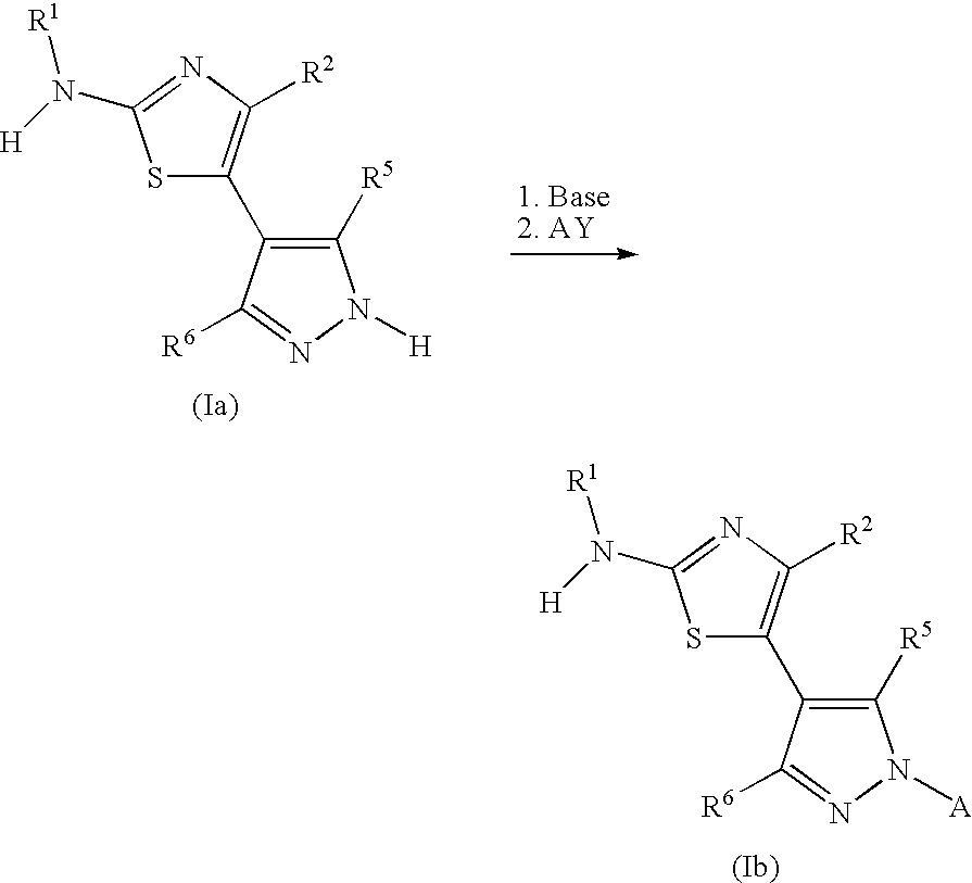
S1C(C2=C([R5])N([A])N=C2[R6])=C([R2])N=C1N([H])[R1].S1C(C2=C([R5])N([H])N=C2[R6])=C([R2])N=C1N([H])[R1]
